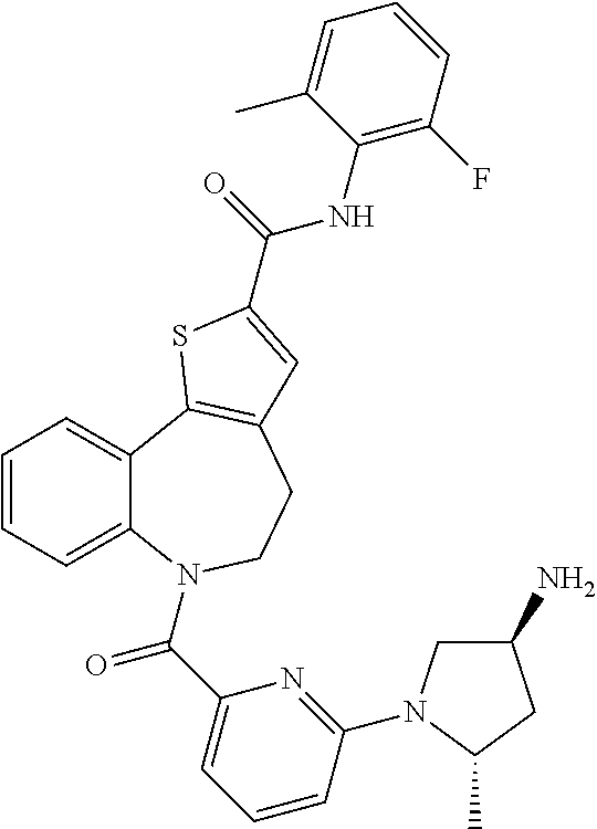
C1(N)CN(C2=NC(C(=O)N3C4=CC=CC=C4C4=C(CC3)C=C(C(=O)NC3=C(F)C=CC=C3C)S4)=CC=C2)C(C)C1
